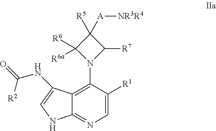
C1=C([R1])C(N2C([R7])C([R5])([A][NR3R4])C2([R6])[R6a])=C2C(=N1)NC=C2NC(=O)[R2]
